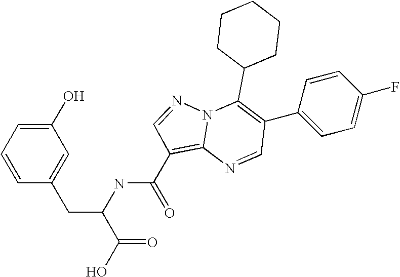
C1=CC=C(O)C=C1CC(C(=O)O)NC(=O)C1=C2N(N=C1)C(C1CCCCC1)=C(C1=CC=C(F)C=C1)C=N2
